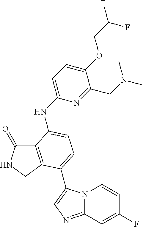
C12=C(CNC1=O)C(C1=CN=C3N1C=CC(F)=C3)=CC=C2NC1=CC=C(OCC(F)F)C(CN(C)C)=N1
